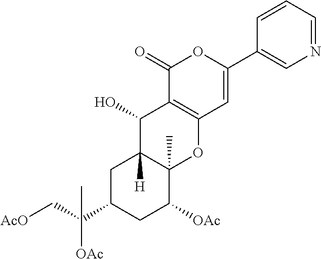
C1C(C(C[AcO])([OAc])C)CC([OAc])C2(C)C1([H])C(O)C1=C(O2)C=C(C2=CN=CC=C2)OC1=O
